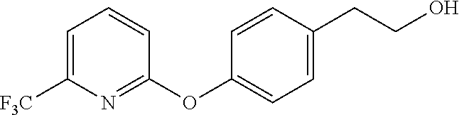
C1=C([F3C])N=C(OC2=CC=C(CCO)C=C2)C=C1
